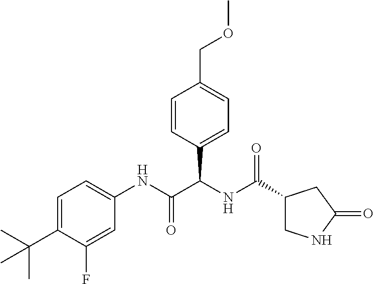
C1=C(C(C)(C)C)C(F)=CC(NC(C(NC(=O)C2CNC(=O)C2)C2=CC=C(COC)C=C2)=O)=C1
